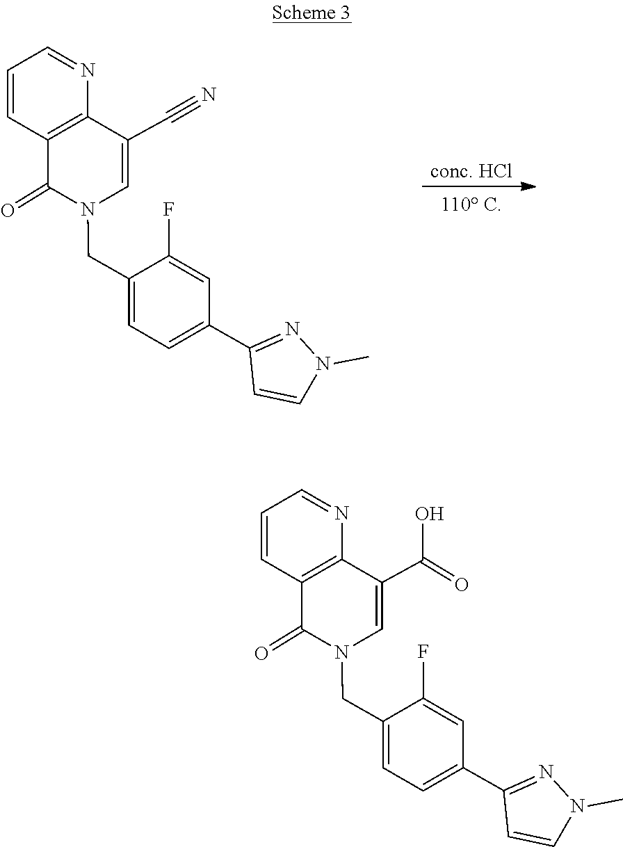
C1=C(C2=NN(C)C=C2)C=C(F)C(CN2C=C(C#N)C3=C(C=CC=N3)C2=O)=C1.[conc. HCl].C1=C(C2=NN(C)C=C2)C=C(F)C(CN2C=C(C(=O)O)C3=C(C=CC=N3)C2=O)=C1
